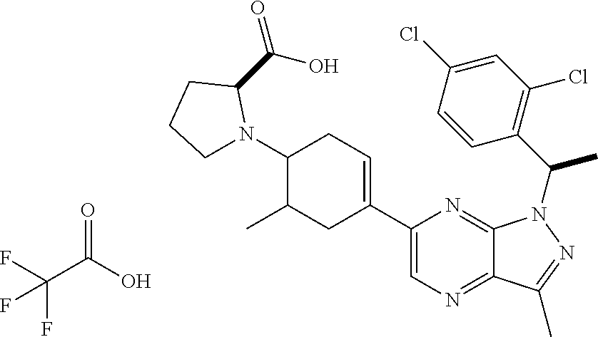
C1(C2=CCC(N3CCCC3C(O)=O)C(C)C2)=CN=C2C(=N1)N(C(C1=C(Cl)C=C(Cl)C=C1)C)N=C2C.C(C(O)=O)(F)(F)F
